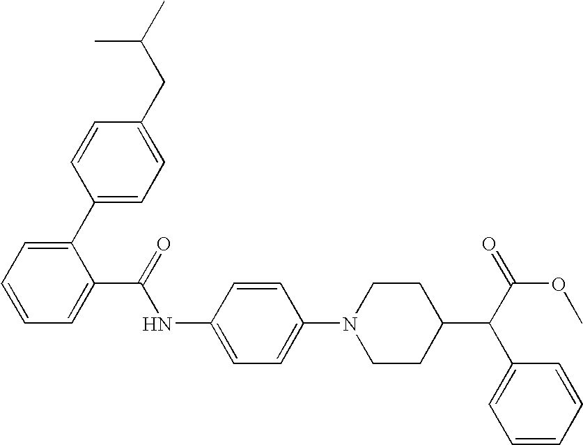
C1=CC(C2=CC=CC=C2C(NC2=CC=C(N3CCC(C(C4=CC=CC=C4)C(OC)=O)CC3)C=C2)=O)=CC=C1CC(C)C
